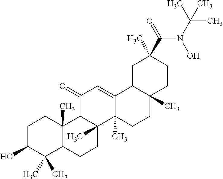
C1C(O)C(C)(C)C2C(C)(C1)C1C(C)(CC2)C2(C)C(=CC1=O)C1C(C)(CC2)CCC(C(=O)N(C(C)(C)C)O)(C)C1
